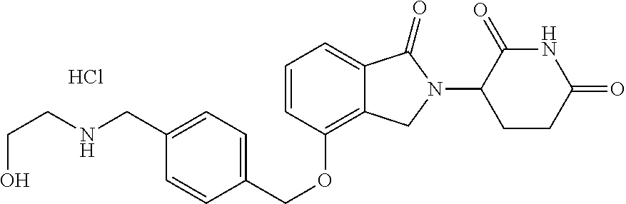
C1=CC(OCC2=CC=C(CNCCO)C=C2)=C2C(=C1)C(=O)N(C1CCC(=O)NC1=O)C2.Cl
